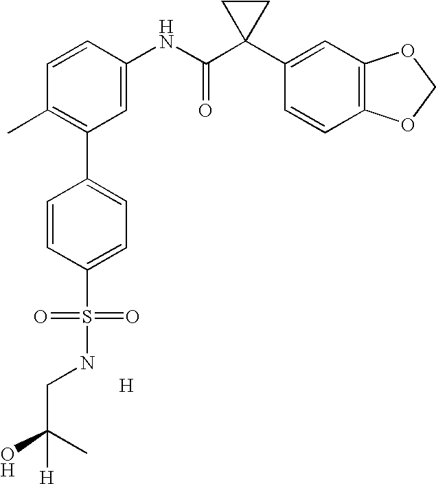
C1=CC(NC(C2(C3=CC4=C(C=C3)OCO4)CC2)=O)=CC(C2=CC=C(S(=O)(=O)NCC(O)(C)[H])C=C2)=C1C.[H]
